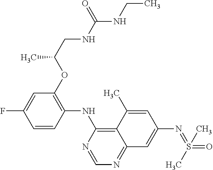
C1(OC(CNC(NCC)=O)C)=C(NC2=C3C(=NC=N2)C=C(N=S(C)(=O)C)C=C3C)C=CC(F)=C1
